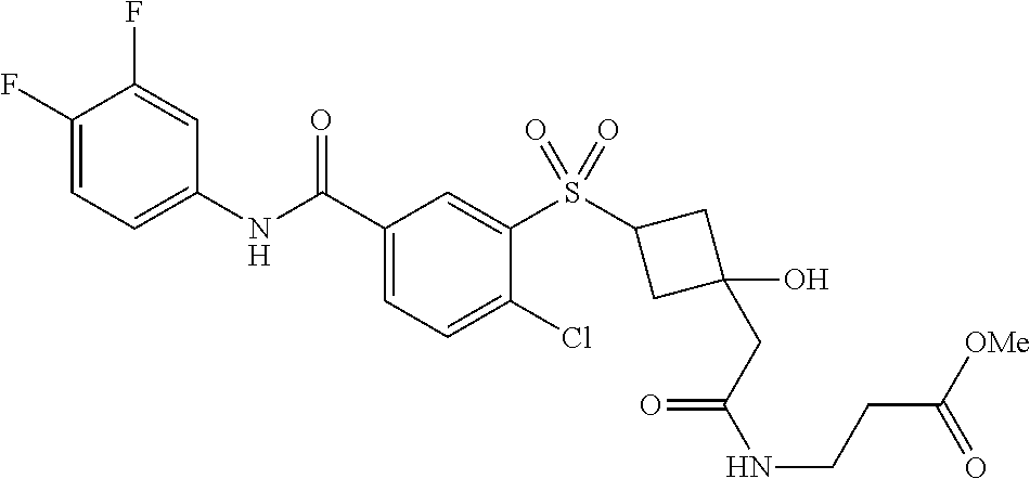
C1(F)=CC=C(NC(C2=CC=C(Cl)C(S(=O)(=O)C3CC(O)(CC(NCCC(=O)[OMe])=O)C3)=C2)=O)C=C1F
